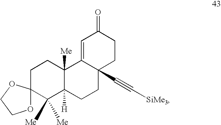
C1C2(C([Me])([Me])C3([H])C([Me])(C1)C1=CC(=O)CCC1(C#C[SiMe3])CC3)OCCO2
